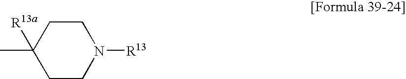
C1CC(C)([R13a])CCN1[R13]
